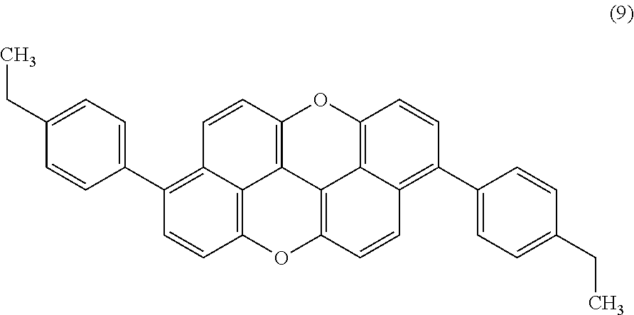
C1=CC2=C3C(=C1C1=CC=C(CC)C=C1)C=CC1=C3C3=C(O2)C=CC2=C(C4=CC=C(CC)C=C4)C=CC(=C32)O1
